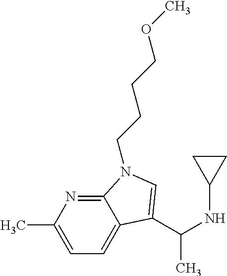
C12=NC(C)=CC=C1C(C(NC1CC1)C)=CN2CCCCOC
